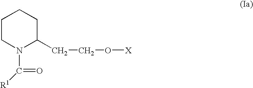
C1CN(C(=O)[R1])C(CCO[X])CC1
